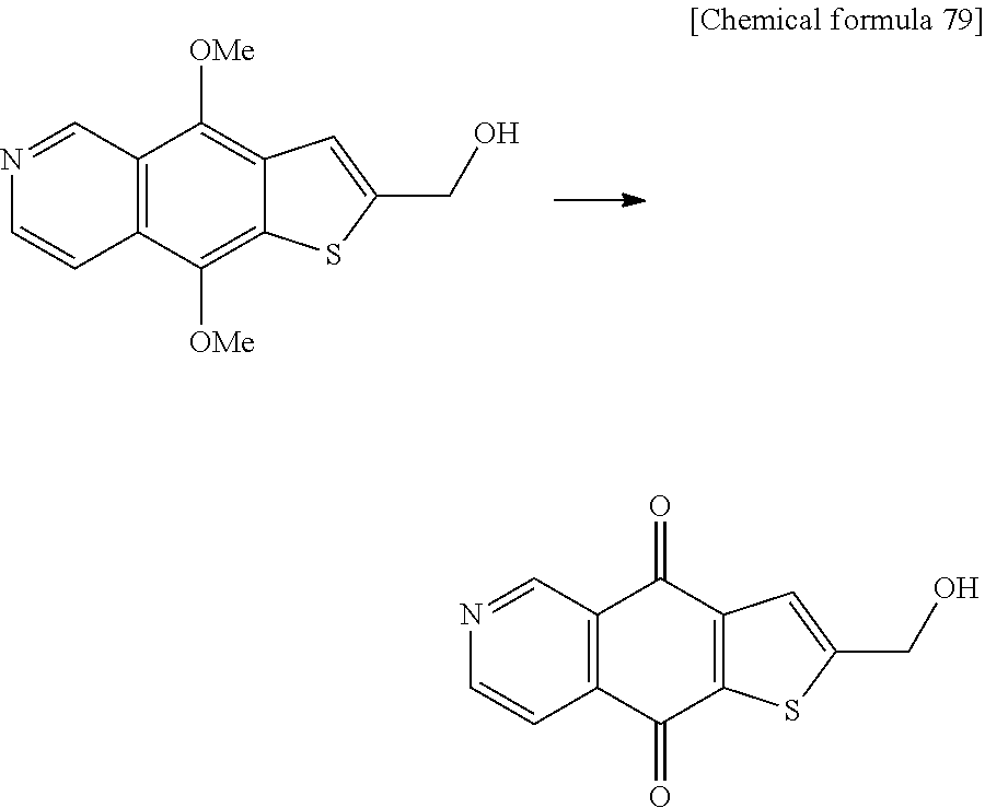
N1=CC2=C(C=C1)C([OMe])=C1C(=C2[OMe])C=C(CO)S1.N1=CC2=C(C=C1)C(=O)C1=C(C2=O)C=C(CO)S1
